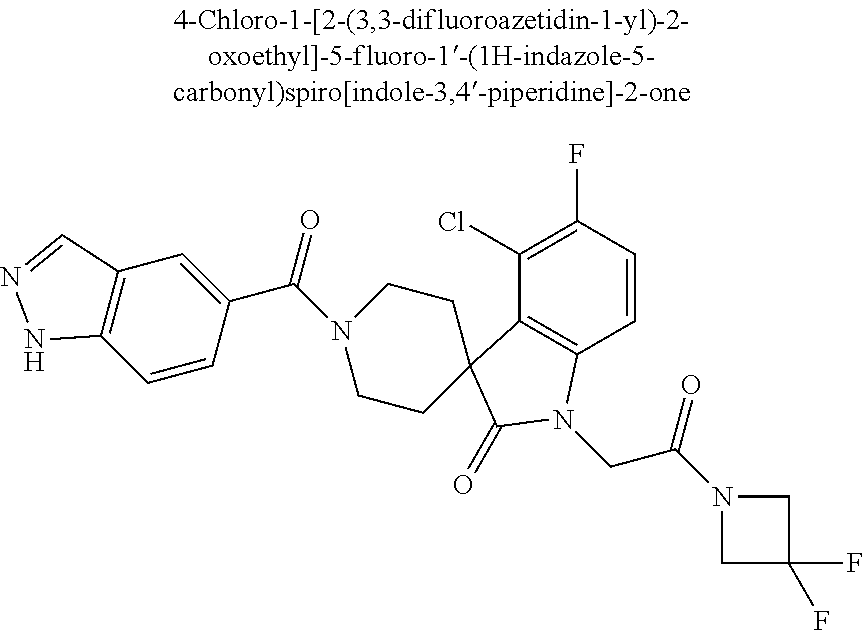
C1(Cl)=C(F)C=CC2=C1C1(C(=O)N2CC(N2CC(F)(F)C2)=O)CCN(C(=O)C2=CC3=C(C=C2)NN=C3)CC1
